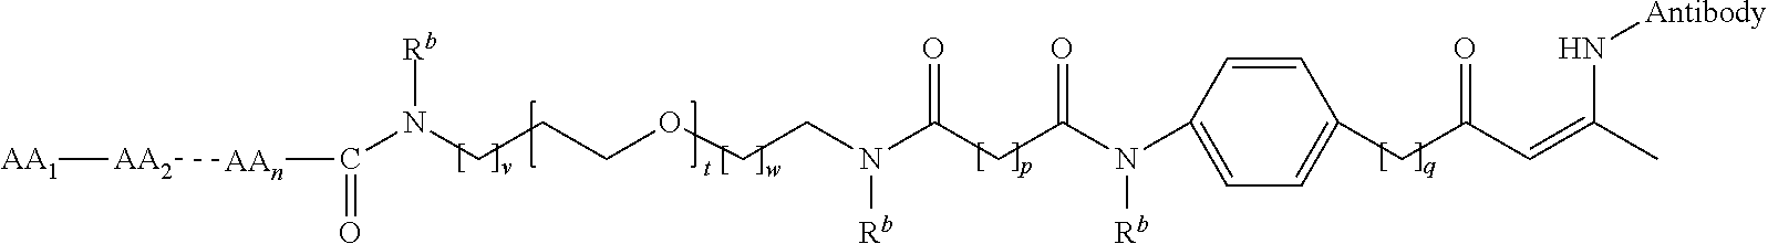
C(N(CCCOCCN(C(CC(N(C1=CC=C(CC(C=C(C)N[Antibody])=O)C=C1)[Rb])=O)=O)[Rb])[Rb])([AAn][AA2][AA1])=O
